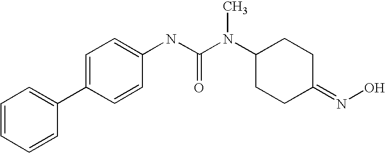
C1=CC=CC(C2=CC=C(NC(N(C3CCC(=NO)CC3)C)=O)C=C2)=C1
